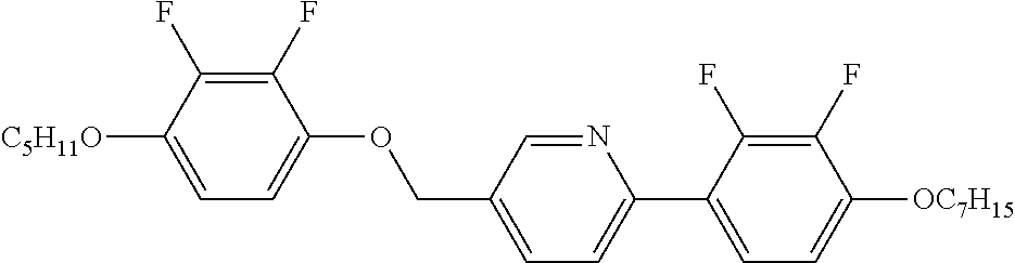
C1(F)=C(F)C([C5H11O])=CC=C1OCC1=CC=C(C2=CC=C([OC7H15])C(F)=C2F)N=C1
